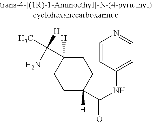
C1C(C(NC2=CC=NC=C2)=O)([H])CCC([H])(C(C)([H])N)C1
